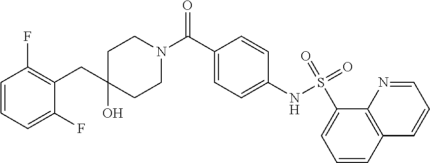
C1=CC=C(F)C(CC2(O)CCN(C(=O)C3=CC=C(NS(=O)(=O)C4=CC=CC5=C4N=CC=C5)C=C3)CC2)=C1F
